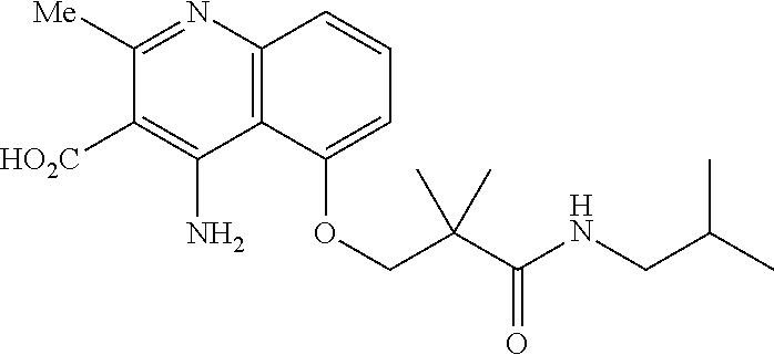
N1=C([Me])C([HO2C])=C(N)C2=C1C=CC=C2OCC(C(NCC(C)C)=O)(C)C
